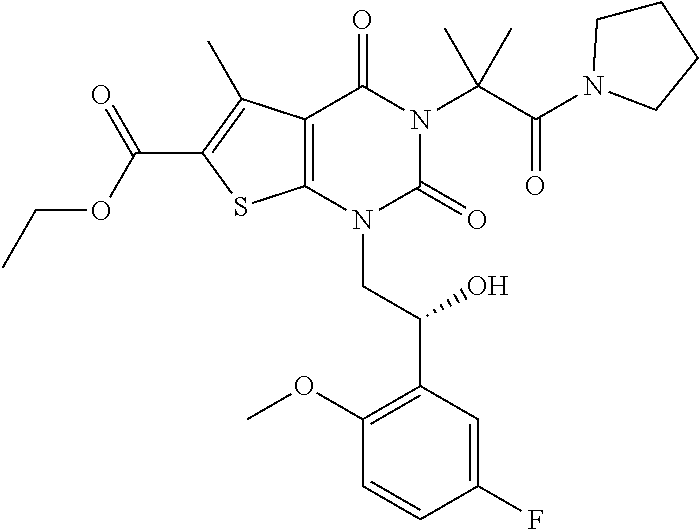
C1(F)=CC(C(O)CN2C(=O)N(C(C(=O)N3CCCC3)(C)C)C(=O)C3=C2SC(C(OCC)=O)=C3C)=C(OC)C=C1
